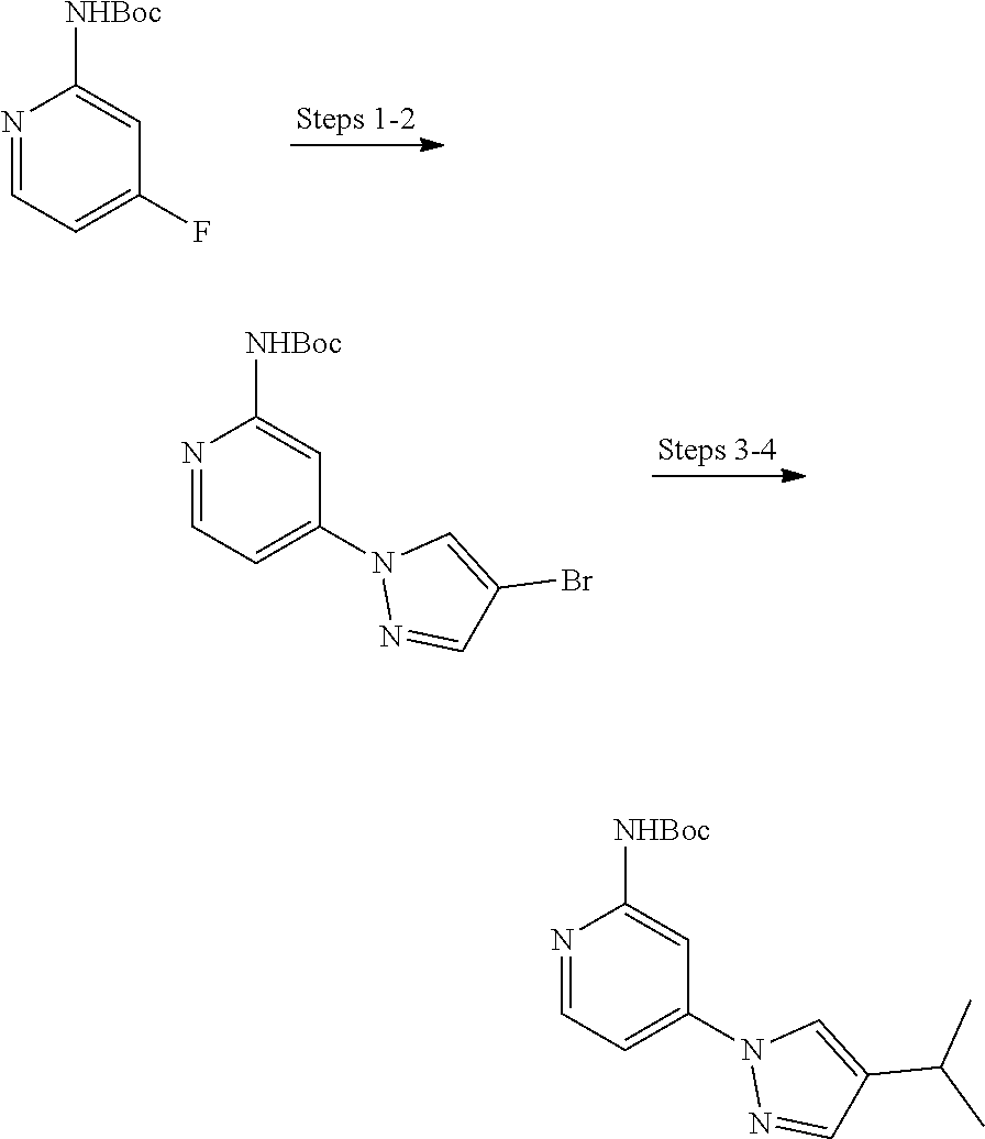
N1=CC=C(F)C=C1[NHBoc].N1=CC=C(N2N=CC(Br)=C2)C=C1[NHBoc].N1=CC=C(N2N=CC(C(C)C)=C2)C=C1[NHBoc]
